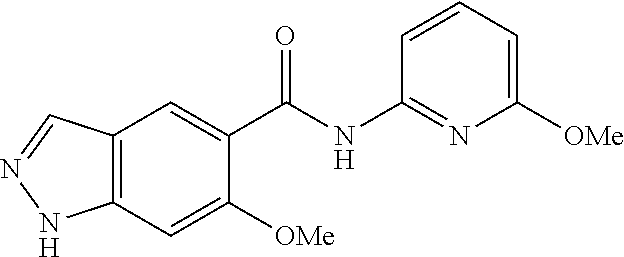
N1=CC2=C(N1)C=C([OMe])C(C(NC1=NC([OMe])=CC=C1)=O)=C2
